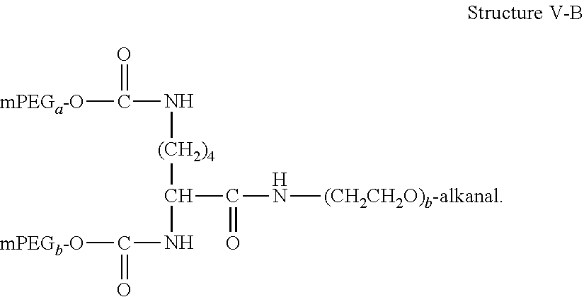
[(CH2)4](C(NC([mPEGb-O])=O)C(=O)N[(CH2CH2O)b-alkanal])NC(=O)[mPEGa-O]
